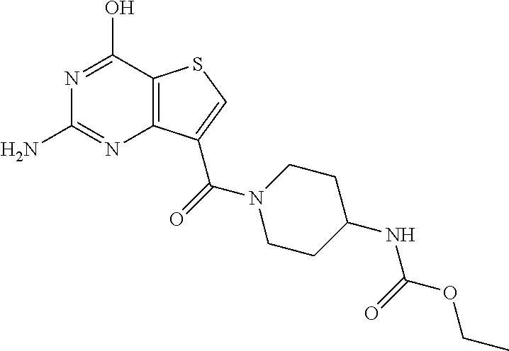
C12=C(C(O)=NC(N)=N1)SC=C2C(=O)N1CCC(NC(OCC)=O)CC1
